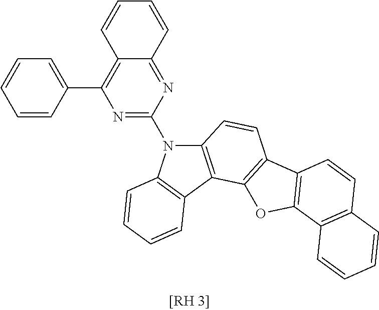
N1=C(N2C3=C(C4=C2C=CC=C4)C2=C(C=C3)C3=C(O2)C2=C(C=C3)C=CC=C2)N=C2C(=C1C1=CC=CC=C1)C=CC=C2
